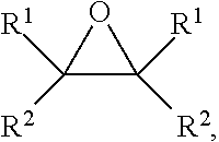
C1([R1])([R2])C([R1])([R2])O1
